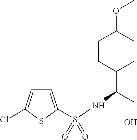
C1=C(S(NC(CO)C2CCC(OC)CC2)(=O)=O)SC(Cl)=C1
